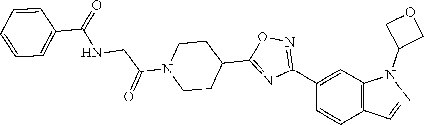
C(C(=O)N1CCC(C2=NC(C3=CC4=C(C=C3)C=NN4C3COC3)=NO2)CC1)NC(C1=CC=CC=C1)=O
